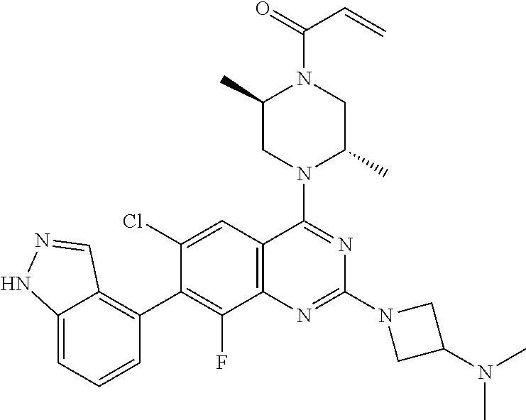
C12=CC=CC(C3=C(F)C4=C(C=C3Cl)C(N3C(C)CN(C(=O)C=C)C(C)C3)=NC(N3CC(N(C)C)C3)=N4)=C1C=NN2
